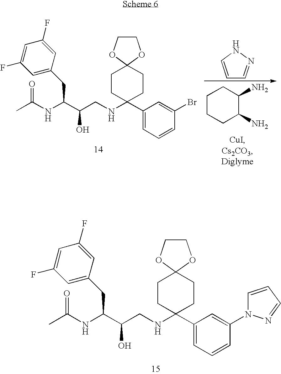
C(NC(C(CNC1(C2=CC=CC(N3C=CC=N3)=C2)CCC2(CC1)OCCO2)O)CC1=CC(F)=CC(F)=C1)(C)=O.C(NC(C(CNC1(C2=CC=CC(Br)=C2)CCC2(CC1)OCCO2)O)CC1=CC(F)=CC(F)=C1)(C)=O.C1=CNN=C1.C1CCC(N)C(N)C1
